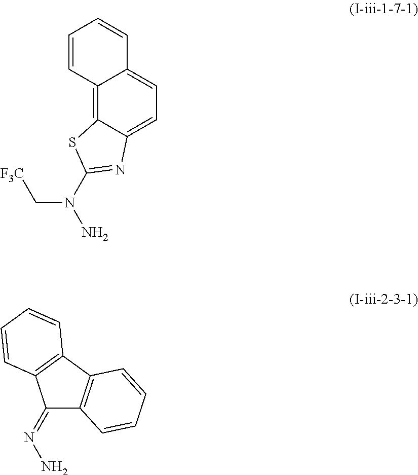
C12=C3C(=CC=C1C=CC=C2)N=C(N(N)C[F3C])S3.C1(=NN)C2=C(C3=C1C=CC=C3)C=CC=C2
